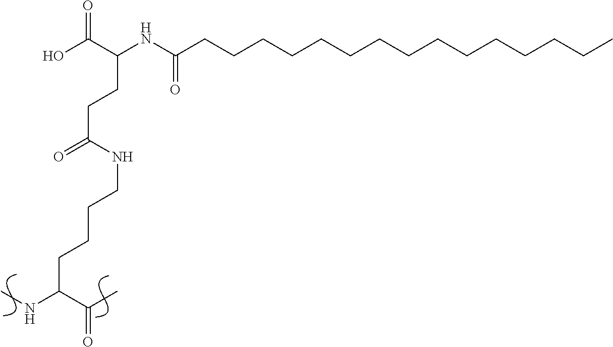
OC(C(NC(CCCCCCCCCCCCCCC)=O)CCC(=O)NCCCCC(NC)C(=O)C)=O
